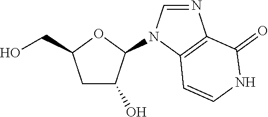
C1C(O)C(N2C=NC3=C2C=CNC3=O)OC1CO
